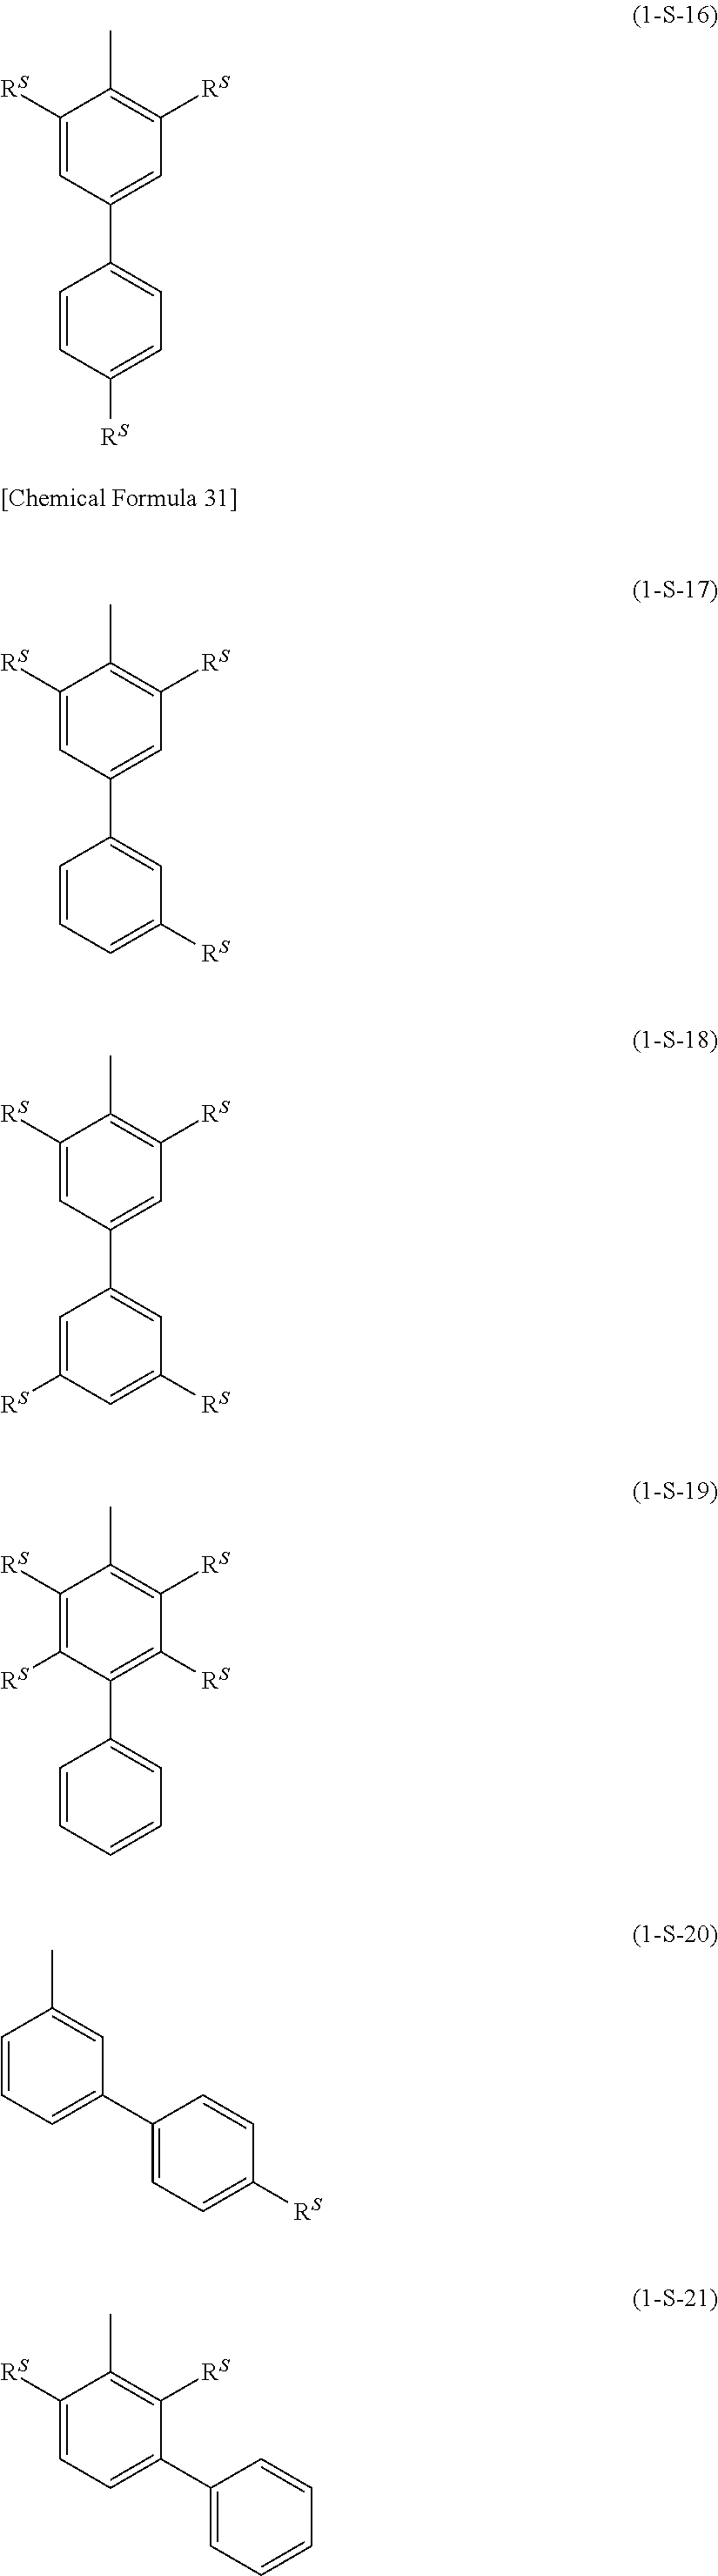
C1=CC([RS])=CC=C1C1=CC([RS])=C(C)C([RS])=C1.C1=CC=C([RS])C=C1C1=CC([RS])=C(C)C([RS])=C1.C1=C([RS])C=C([RS])C=C1C1=CC([RS])=C(C)C([RS])=C1.C1=CC=CC=C1C1=C([RS])C([RS])=C(C)C([RS])=C1[RS].C1=C(C2=CC=C([RS])C=C2)C=C(C)C=C1.C1=C(C2=CC=CC=C2)C([RS])=C(C)C([RS])=C1
